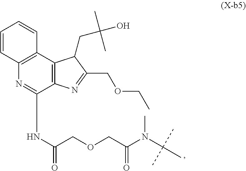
C12=C(C3=C(N=C1NC(=O)COCC(N(C(C)(C)C)C)=O)C=CC=C3)C(CC(O)(C)C)C(COCC)=N2
